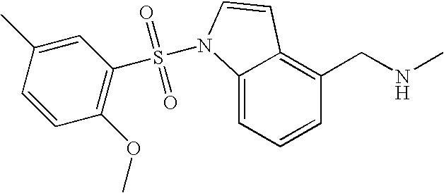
C1=CC=C2C(=C1CNC)C=CN2S(=O)(=O)C1=C(OC)C=CC(C)=C1
